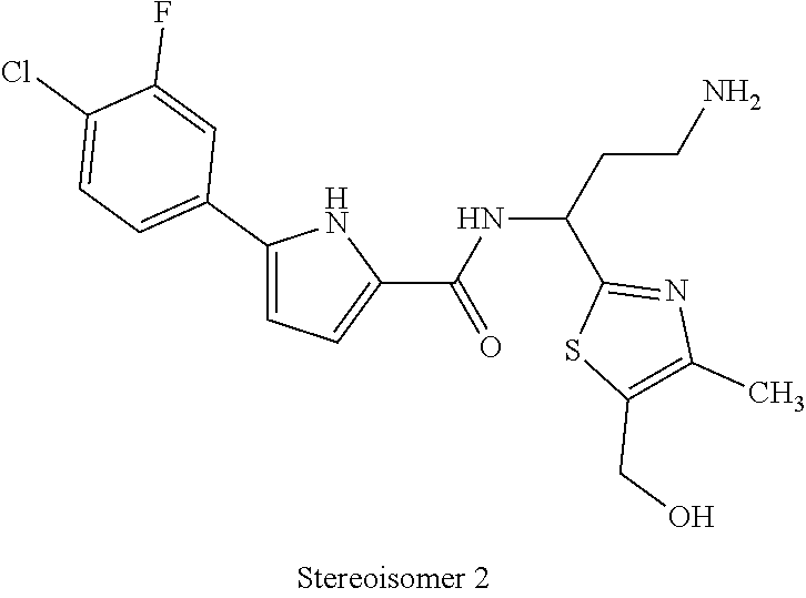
C(C(C1=NC(C)=C(CO)S1)NC(C1=CC=C(C2=CC=C(Cl)C(F)=C2)N1)=O)CN
